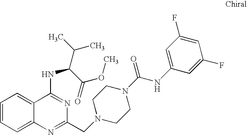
C1=CC=C2C(=C1)C(NC(C(C)C)C(=O)OC)=NC(CN1CCN(C(NC3=CC(F)=CC(F)=C3)=O)CC1)=N2
